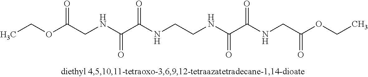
CCOC(CNC(C(NCCNC(C(NCC(OCC)=O)=O)=O)=O)=O)=O
